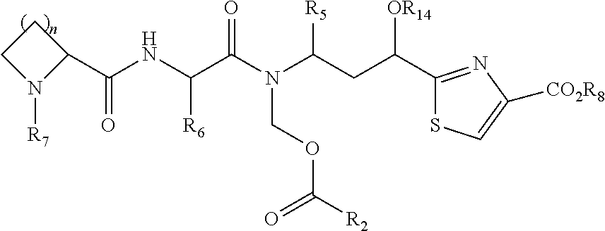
C1CN([R7])C1C(NC(C(N(C(CC(C1=NC([CO2R8])=CS1)[OR14])[R5])COC([R2])=O)=O)[R6])=O
